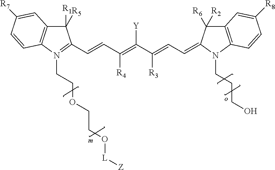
C1([R5])([R1])C2=C(N(CCOCCO[L][Z])=C1C=CC(=C(C(=CC=C1N(CCCO)C3=C(C=C([R8])C=C3)C1([R6])[R2])[R3])[Y])[R4])C=CC([R7])=C2
